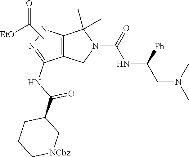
O=C(C1C[NCbz]CCC1)NC1=NNC2=C1CN(C(NC([Ph])CN(C)C)=O)C2(C)C.C(C)(=O)[EtO]
